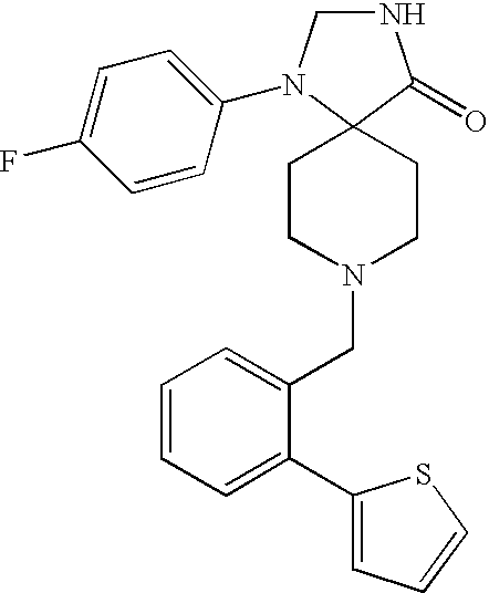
N1CN(C2=CC=C(F)C=C2)C2(C1=O)CCN(CC1=CC=CC=C1C1=CC=CS1)CC2
